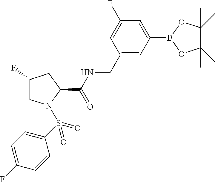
C1(F)CN(S(=O)(=O)C2=CC=C(F)C=C2)C(C(NCC2=CC(B3OC(C)(C)C(C)(C)O3)=CC(F)=C2)=O)C1
